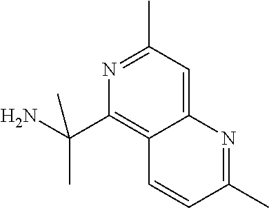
C12=CC(C)=NC(C(C)(N)C)=C1C=CC(C)=N2
